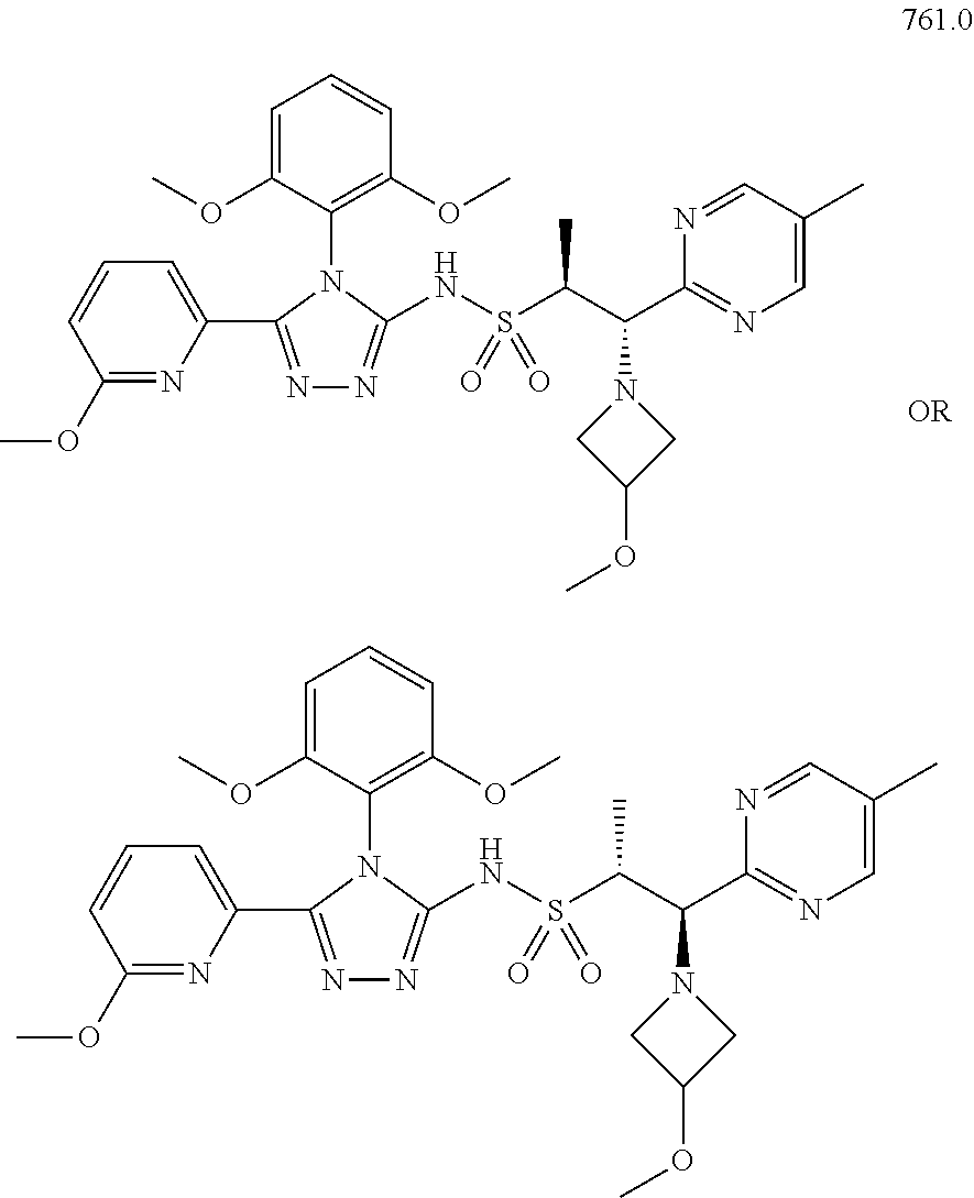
C1(OC)=NC(C2=NN=C(NS(C(C(C3=NC=C(C)C=N3)N3CC(OC)C3)C)(=O)=O)N2C2=C(OC)C=CC=C2OC)=CC=C1.C1(OC)=NC(C2=NN=C(NS(C(C(C3=NC=C(C)C=N3)N3CC(OC)C3)C)(=O)=O)N2C2=C(OC)C=CC=C2OC)=CC=C1
